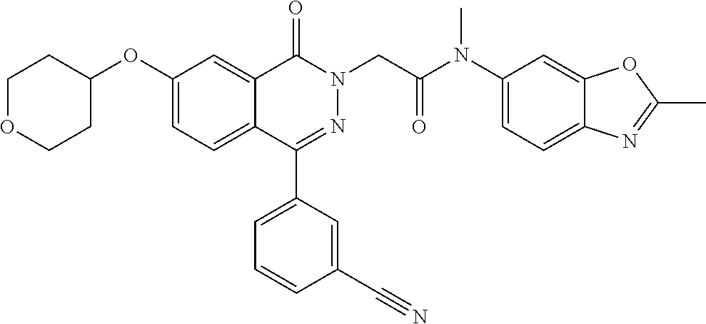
C12=CC(OC3CCOCC3)=CC=C1C(C1=CC=CC(C#N)=C1)=NN(CC(=O)N(C1=CC=C3C(=C1)OC(C)=N3)C)C2=O
